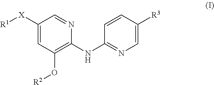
C1(NC2=NC=C([R3])C=C2)=C(O[R2])C=C([X][R1])C=N1
